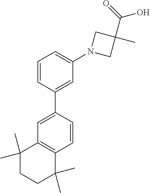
C1=CC(C2=CC3=C(C=C2)C(C)(C)CCC3(C)C)=CC(N2CC(C)(C(=O)O)C2)=C1
